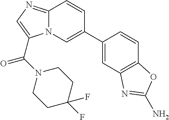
C1(C2=CN3C(=NC=C3C(=O)N3CCC(F)(F)CC3)C=C2)=CC2=C(C=C1)OC(N)=N2
